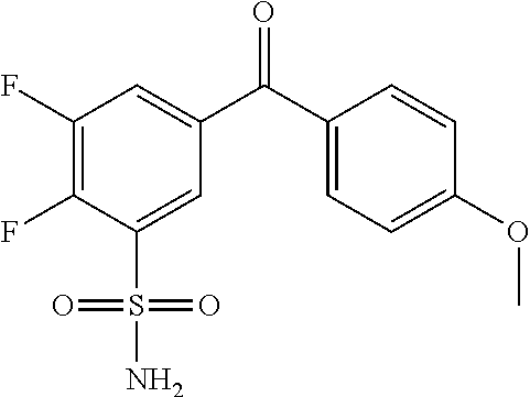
C1=C(C(C2=CC(F)=C(F)C(S(=O)(=O)N)=C2)=O)C=CC(OC)=C1
